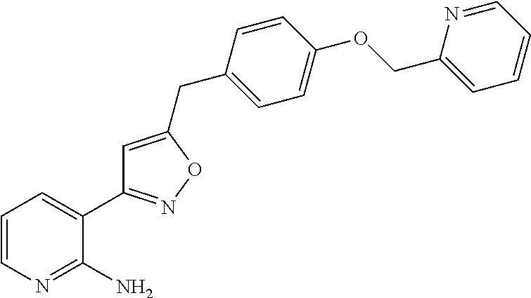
C1=CN=C(N)C(C2=NOC(CC3=CC=C(OCC4=CC=CC=N4)C=C3)=C2)=C1
